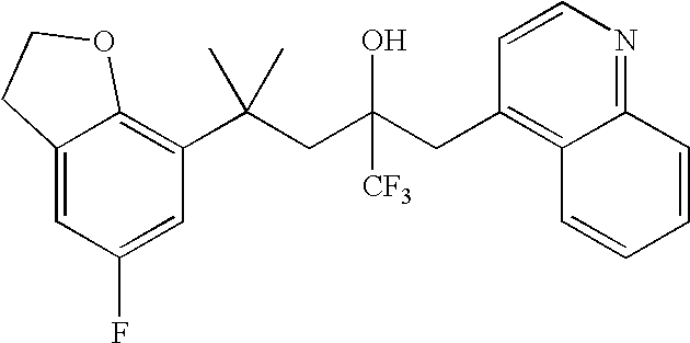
C1(F)=CC(C(CC(CC2=C3C(=NC=C2)C=CC=C3)(O)[CF3])(C)C)=C2C(=C1)CCO2
